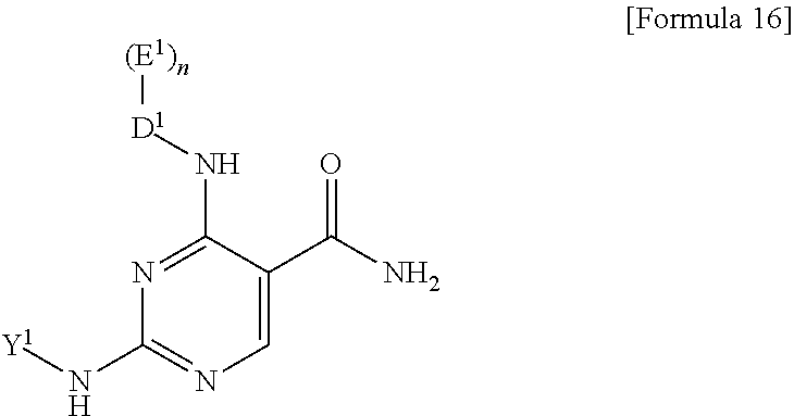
N(C1=NC=C(C(N)=O)C(N[D1][(E1)n])=N1)[Y1]
